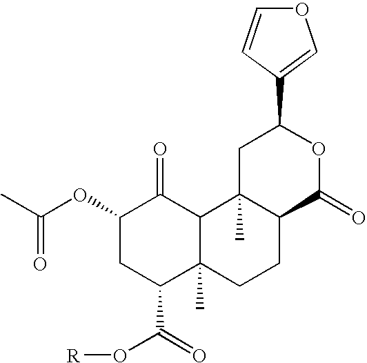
CC(OC1CC(C(O[R])=O)C2(C)C(C1=O)C1(C)C(CC2)C(=O)OC(C2=COC=C2)C1)=O
